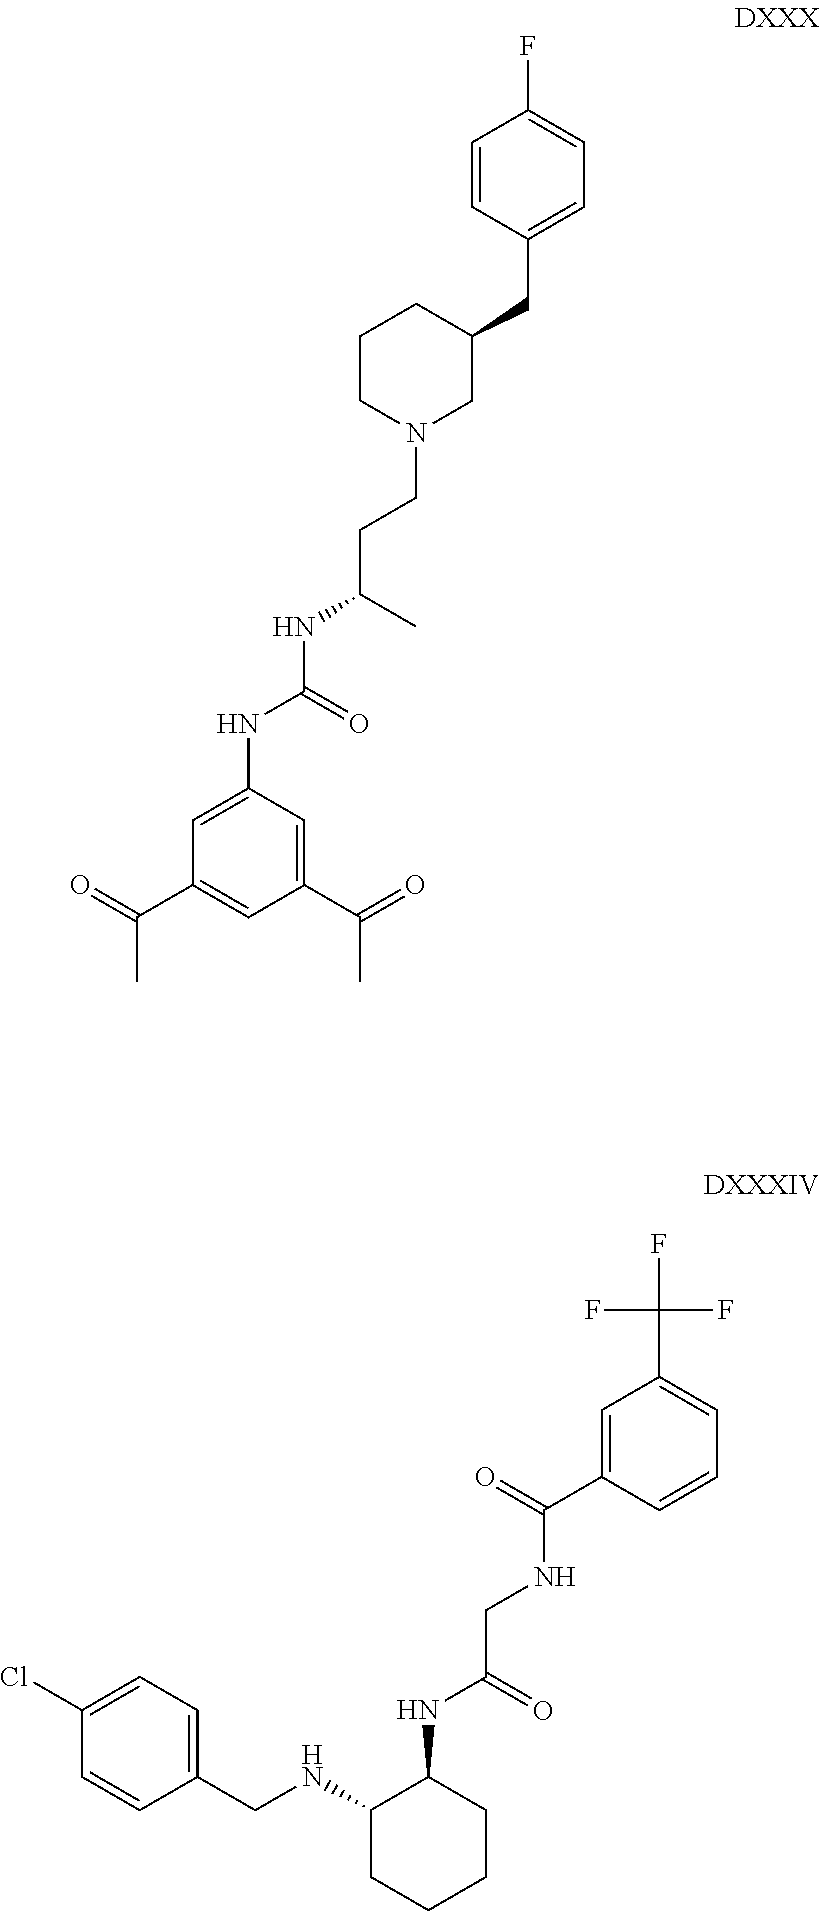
C1=C(C(NCC(NC2C(NCC3=CC=C(Cl)C=C3)CCCC2)=O)=O)C=CC=C1C(F)(F)F.C1=CC(CC2CCCN(CCC(C)NC(=O)NC3=CC(C(C)=O)=CC(C(C)=O)=C3)C2)=CC=C1F
